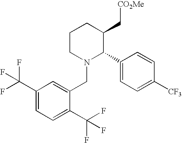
C1CCN(CC2=CC(C(F)(F)F)=CC=C2C(F)(F)F)C(C2=CC=C([CF3])C=C2)C1C[CO2Me]
